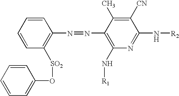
C1=CC([SO2]OC2=CC=CC=C2)=C(N=NC2=C(N[R1])N=C(N[R2])C([CN])=C2C)C=C1
